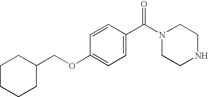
C1=C(C(N2CCNCC2)=O)C=CC(OCC2CCCCC2)=C1
